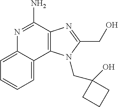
C1=CC=C2C(=C1)N=C(N)C1=C2N(CC2(O)CCC2)C(CO)=N1
